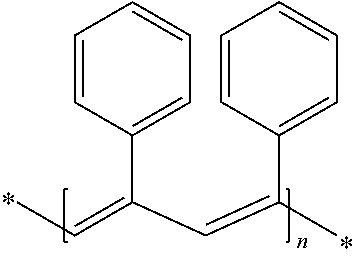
C(=C(C=C(C)C1=CC=CC=C1)C1=CC=CC=C1)C
